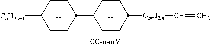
C1CC([CnH2n+1])CCC1C1CCC([CmH2m]C=C)CC1.[H].[H]
